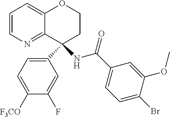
C1=CN=C2C(=C1)OCCC2(C1=CC=C([F3CO])C(F)=C1)NC(C1=CC=C(Br)C(OC)=C1)=O
